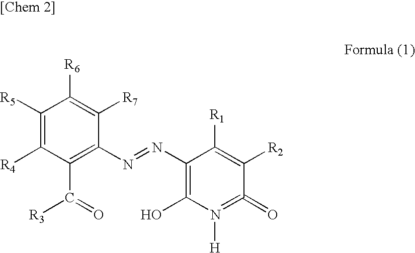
C1([R5])=C([R4])C(C(=O)[R3])=C(N=NC2=C(O)N([H])=C(=O)C([R2])=C2[R1])C([R7])=C1[R6]
